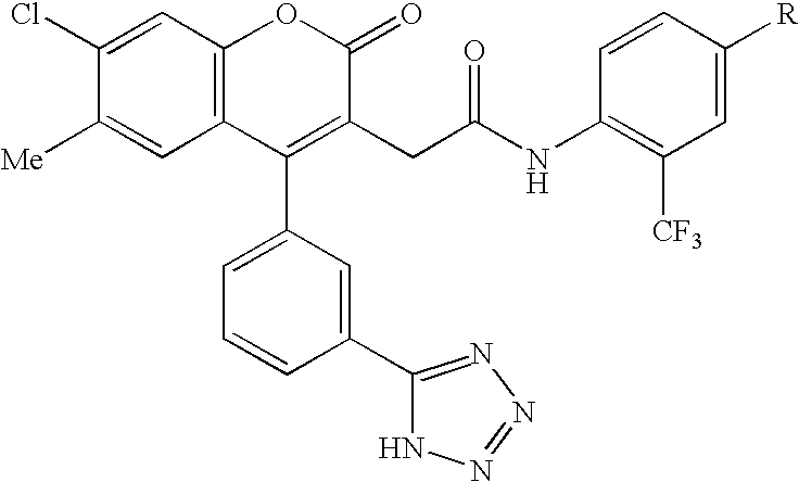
C12=C(C=C(Cl)C([Me])=C1)OC(=O)C(CC(NC1=C([CF3])C=C([R])C=C1)=O)=C2C1=CC=CC(C2=NN=NN2)=C1
